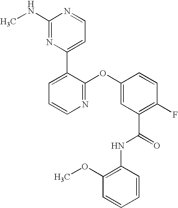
N1=C(OC2=CC(C(=O)NC3=C(OC)C=CC=C3)=C(F)C=C2)C(C2=CC=NC(NC)=N2)=CC=C1
